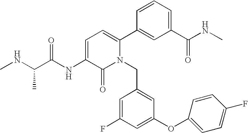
C1=C(NC(C(NC)C)=O)C(=O)N(CC2=CC(OC3=CC=C(F)C=C3)=CC(F)=C2)C(C2=CC(C(NC)=O)=CC=C2)=C1
